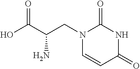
OC(C(CN1C=CC(=O)NC1=O)N)=O
